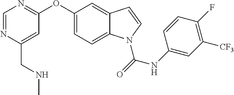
C1(OC2=NC=NC(CNC)=C2)=CC=C2C(=C1)C=CN2C(NC1=CC([CF3])=C(F)C=C1)=O
